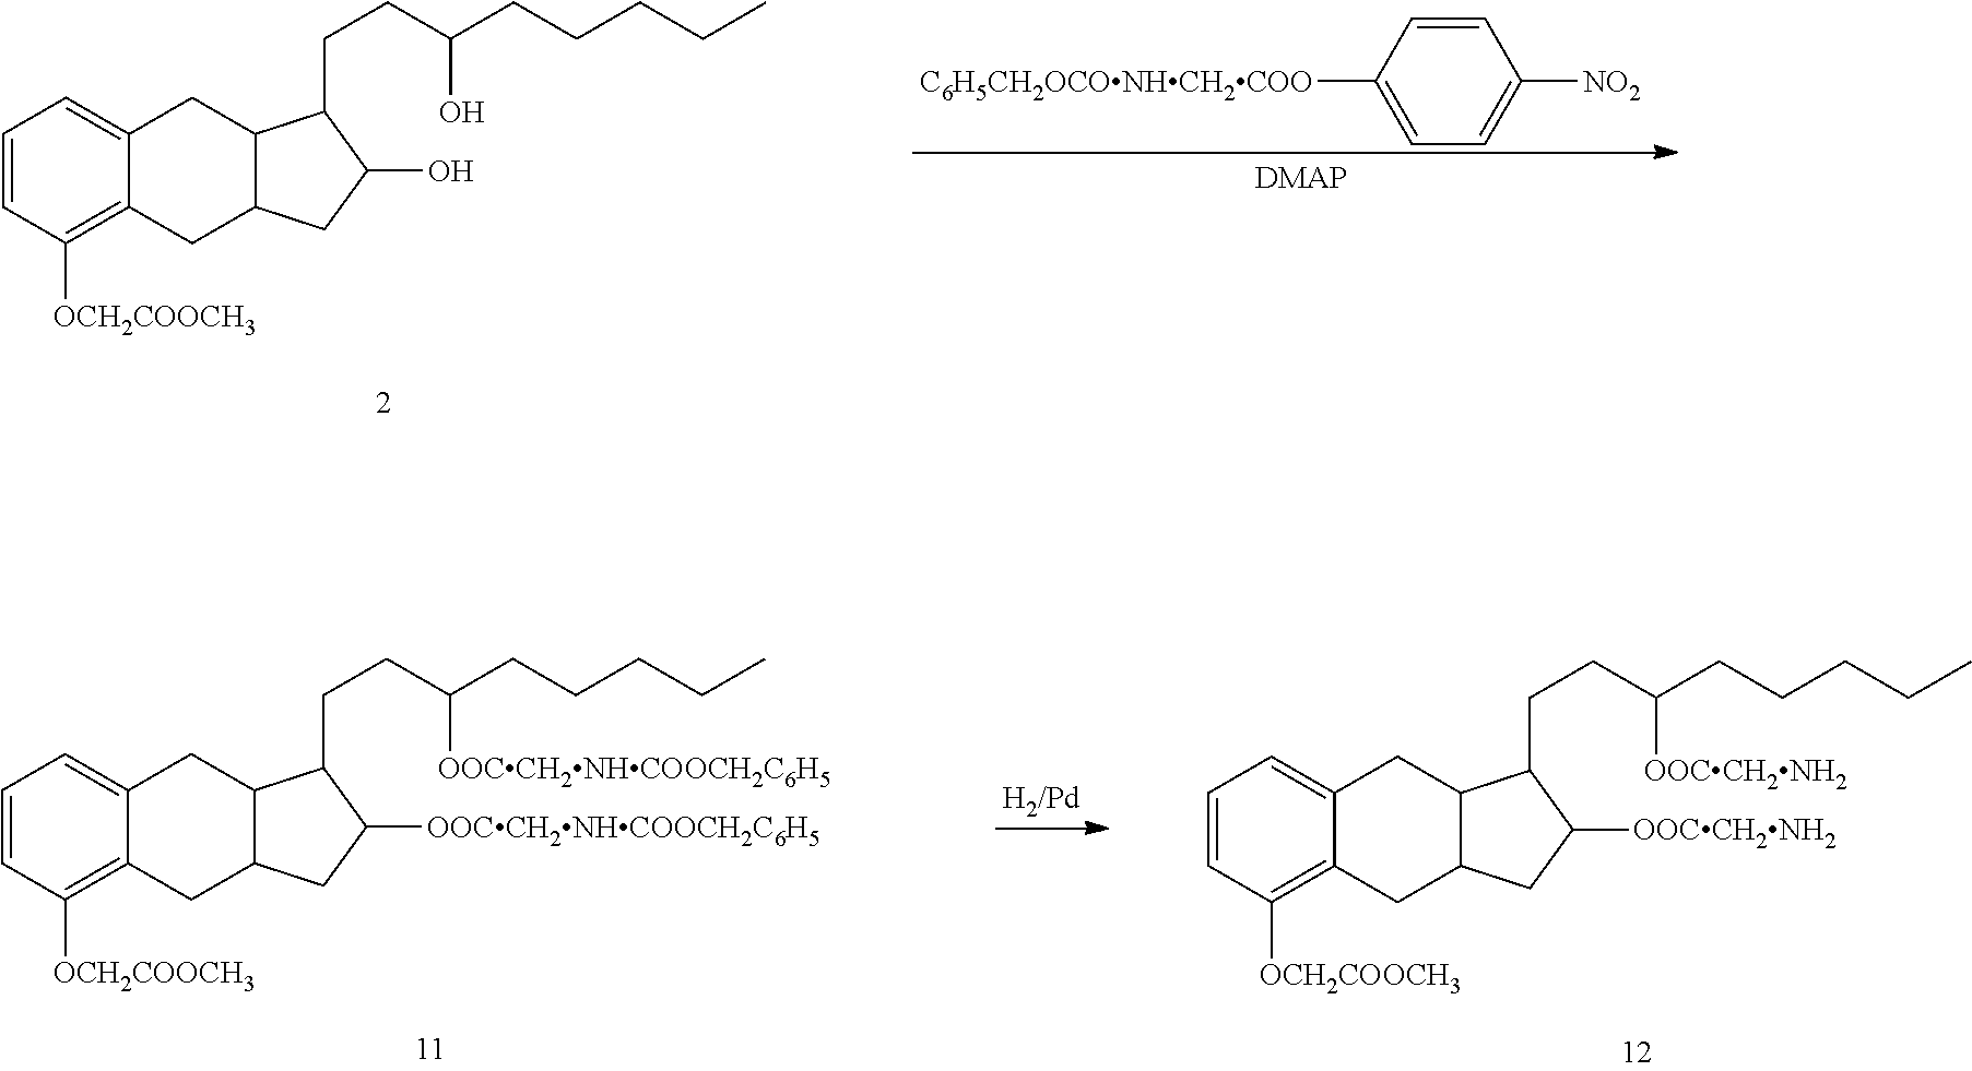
C1=CC([OCH2COOCH3])=C2C(=C1)CC1C(C2)CC(O)C1CCC(CCCCC)O.C1=C([C6H5CH2OCONHCH2COO])C=CC([NO2])=C1.C1=CC([OCH2COOCH3])=C2C(=C1)CC1C(C2)CC([OOCCH2NHCOOCH2C6H5])C1CCC(CCCCC)[OOCCH2NHCOOCH2C6H5].C1=CC([OCH2COOCH3])=C2C(=C1)CC1C(C2)CC([OOCCH2NH2])C1CCC(CCCCC)[OOCCH2NH2]
